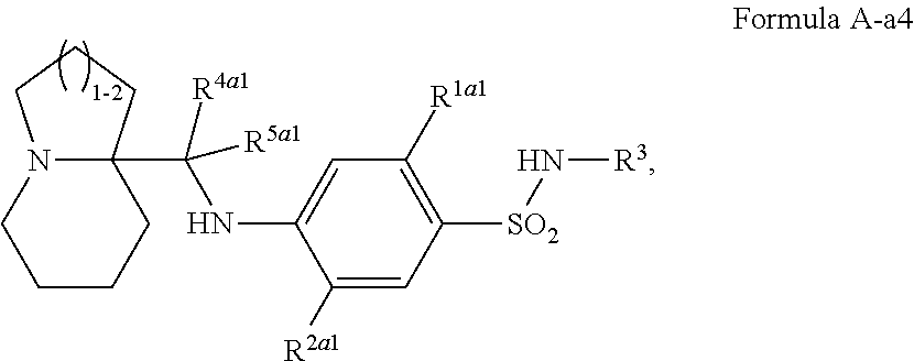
N12C(C([R4a1])(NC3=CC([R1a1])=C([SO2]N[R3])C=C3[R2a1])[R5a1])(CCC1)CCCC2
